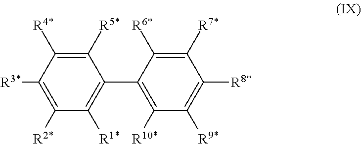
C1([R3*])=C([R2*])C([R1*])=C(C2=C([R10*])C([R9*])=C([R8*])C([R7*])=C2[R6*])C([R5*])=C1[R4*]
